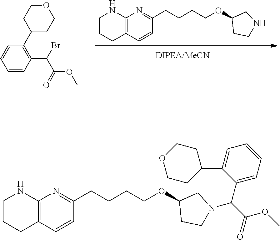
C12=C(C=CC(CCCCOC3CCNC3)=N1)CCCN2.C1=CC(C(C(=O)OC)Br)=C(C2CCOCC2)C=C1.C12=C(C=CC(CCCCOC3CCN(C(C(=O)OC)C4=CC=CC=C4C4CCOCC4)C3)=N1)CCCN2
